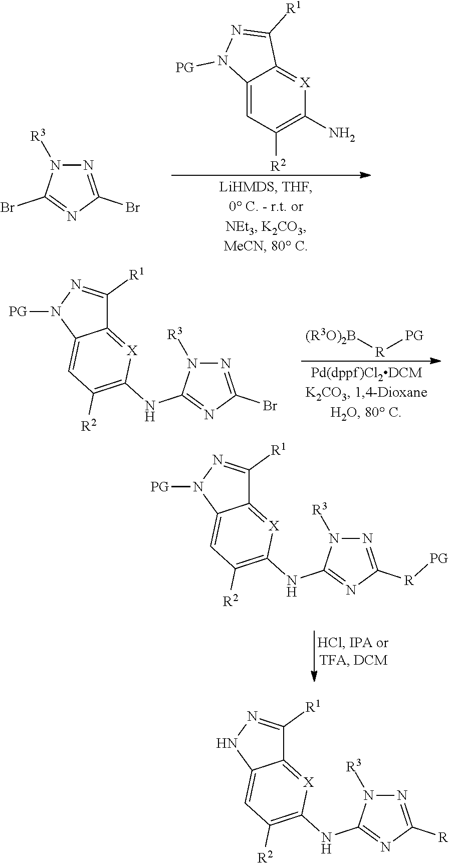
C12=[X]C(N)=C([R2])C=C1N([PG])N=C2[R1].N1([R3])N=C(Br)N=C1Br.[(R3O)2B][R][PG].N1=C(Br)N=C(NC2=C([R2])C=C3N([PG])N=C([R1])C3=[X]2)N1[R3].N1([PG])N=C([R1])C2=[X]C(NC3=NC([R][PG])=NN3[R3])=C([R2])C=C12.N1([R3])N=C([R])N=C1NC1=C([R2])C=C2C(=[X]1)C([R1])=NN2
